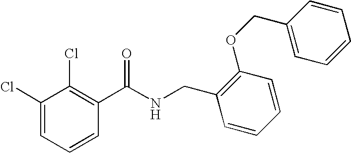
C1(C(NCC2=C(OCC3=CC=CC=C3)C=CC=C2)=O)=C(Cl)C(Cl)=CC=C1
